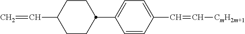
C1(C2CCC(C=C)CC2)=CC=C(C=C[CmH2m+1])C=C1
